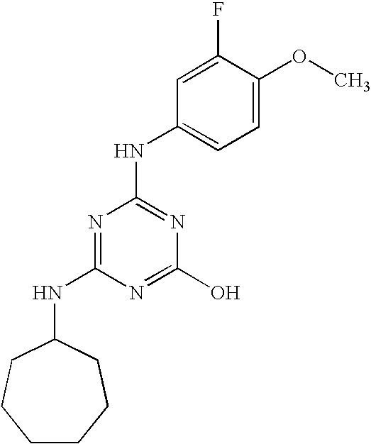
C1CCCC(NC2=NC(NC3=CC=C(OC)C(F)=C3)=NC(O)=N2)CC1
